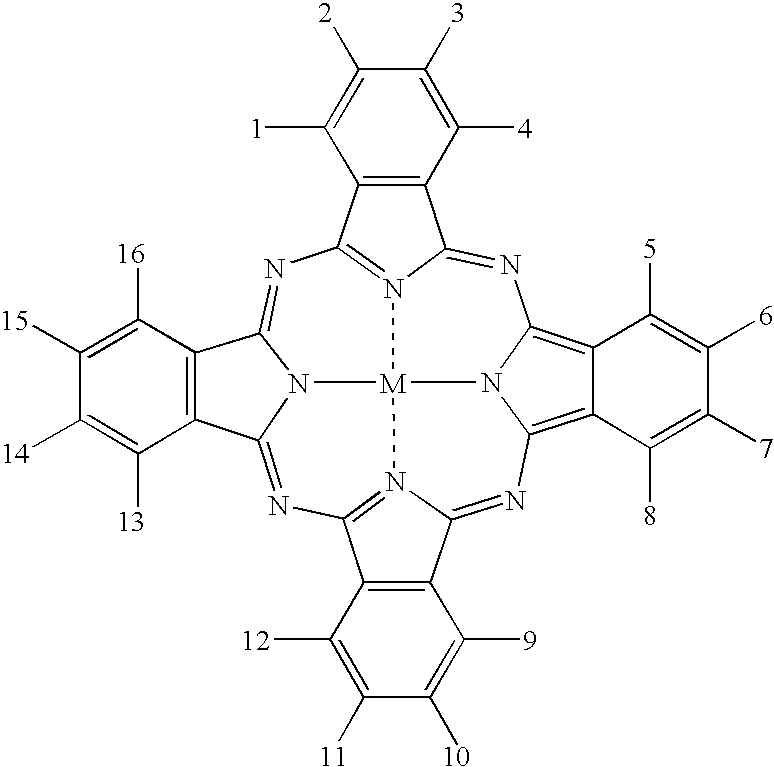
N1=C2N3=C(N=C4N5C(=NC6=N7C(=NC8=C9C(=C1N8[M]753)C([5])=C([6])C([7])=C9[8])C1=C6C([12])=C([11])C([10])=C1[9])C1=C4C([16])=C([15])C([14])=C1[13])C1=C2C([4])=C([3])C([2])=C1[1]
